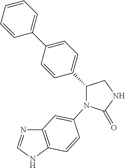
C12=C(NC=N1)C=CC(N1C(=O)NCC1C1=CC=C(C3=CC=CC=C3)C=C1)=C2
